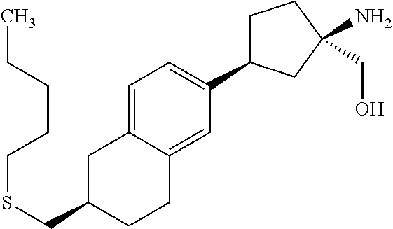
S(CC1CC2=CC=C(C3CCC(N)(CO)C3)C=C2CC1)CCCCC
